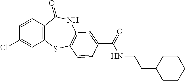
C1=CC2=C(C=C1Cl)SC1=C(NC2=O)C=C(C(=O)NCCC2CCCCC2)C=C1
